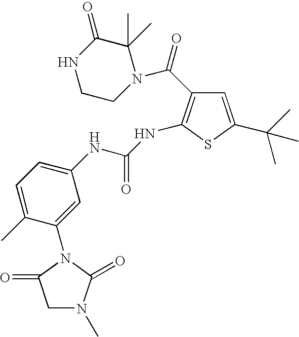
C1N(C)C(=O)N(C2=CC(NC(=O)NC3=C(C(N4C(C)(C)C(=O)NCC4)=O)C=C(C(C)(C)C)S3)=CC=C2C)C1=O
